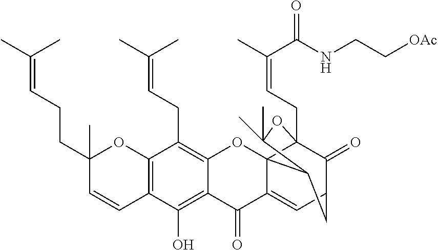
C12=C(C=CC(CCC=C(C)C)(C)O1)C(O)=C1C(=C2CC=C(C)C)OC23C4(CC=C(C)C(NCC[OAc])=O)C(=O)C(CC2C(C)(C)O4)C=C3C1=O
